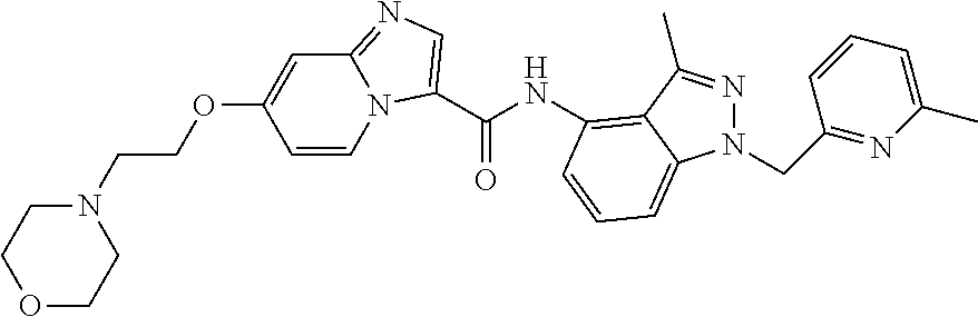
C1=CN2C(=NC=C2C(NC2=C3C(C)=NN(CC4=NC(C)=CC=C4)C3=CC=C2)=O)C=C1OCCN1CCOCC1
